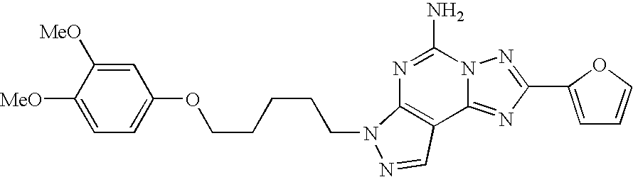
N1=C(N)N2C(=NC(C3=CC=CO3)=N2)C2=C1N(CCCCCOC1=CC=C([MeO])C([MeO])=C1)N=C2
